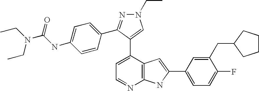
C1=C(C2=CN(CC)N=C2C2=CC=C(NC(N(CC)CC)=O)C=C2)C2=C(N=C1)NC(C1=CC=C(F)C(CC3CCCC3)=C1)=C2
